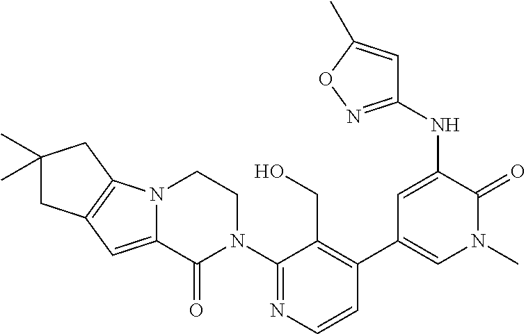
C1=CN=C(N2CCN3C(=CC4=C3CC(C)(C)C4)C2=O)C(CO)=C1C1=CN(C)C(=O)C(NC2=NOC(C)=C2)=C1
